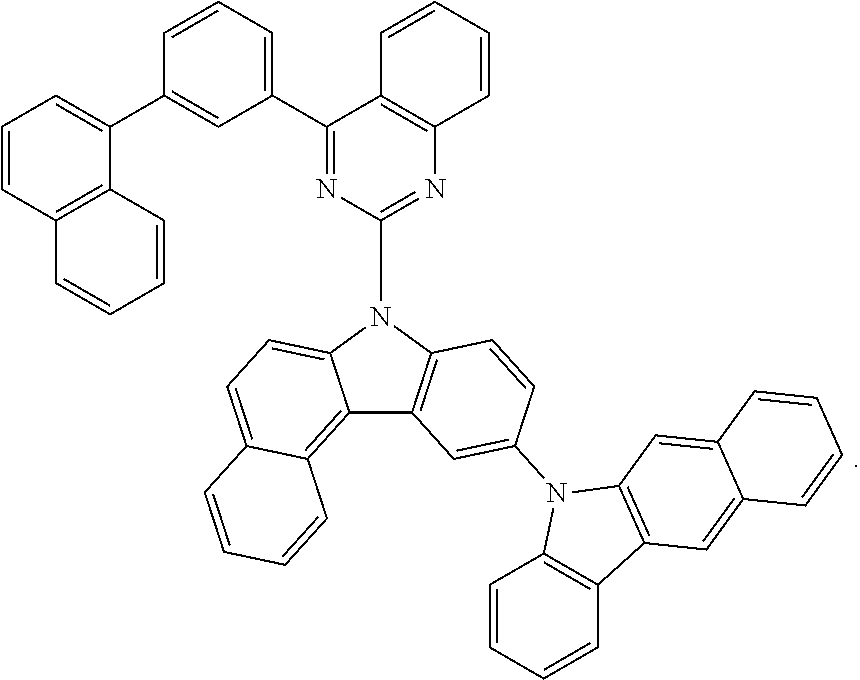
C12=C3C(=CC=C1N(C1=NC4=C(C(C5=CC=CC(C6=CC=CC7=C6C=CC=C7)=C5)=N1)C=CC=C4)C1=C2C=C(N2C4=C(C5=C2C=C2C(=C5)C=CC=C2)C=CC=C4)C=C1)C=CC=C3
